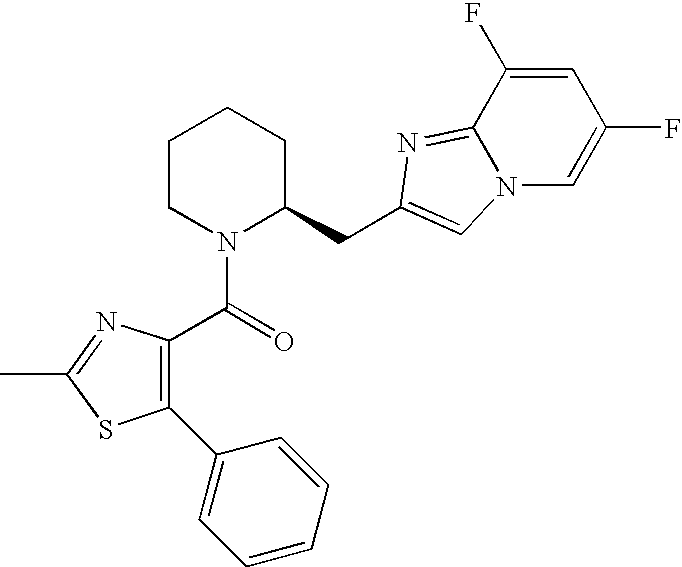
C1CN(C(=O)C2=C(C3=CC=CC=C3)SC(C)=N2)C(CC2=CN3C(=N2)C(F)=CC(F)=C3)CC1
